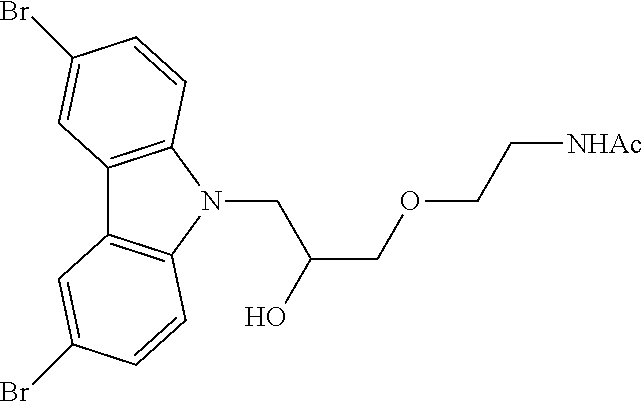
C12=C(N(CC(COCC[NHAc])O)C3=C1C=C(Br)C=C3)C=CC(Br)=C2
